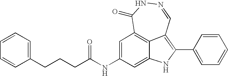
N1=CC2=C(C3=CC=CC=C3)NC3=CC(NC(CCCC4=CC=CC=C4)=O)=CC(=C23)C(=O)N1
